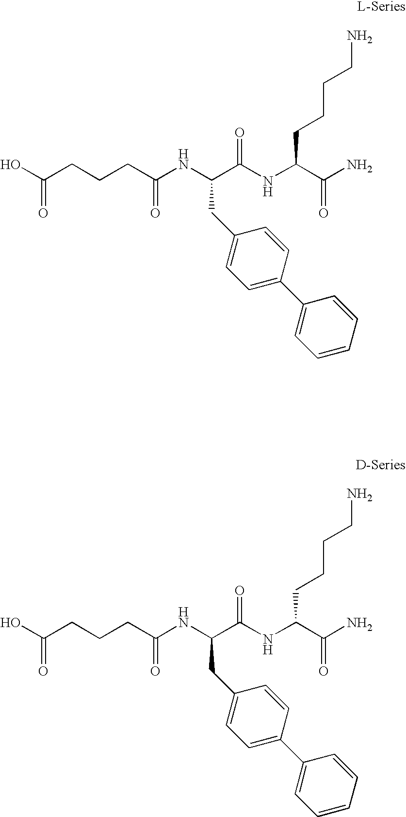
C(C(NC(C(NC(C(N)=O)CCCCN)=O)CC1=CC=C(C2=CC=CC=C2)C=C1)=O)CCC(O)=O.C(C(NC(C(NC(C(N)=O)CCCCN)=O)CC1=CC=C(C2=CC=CC=C2)C=C1)=O)CCC(O)=O
